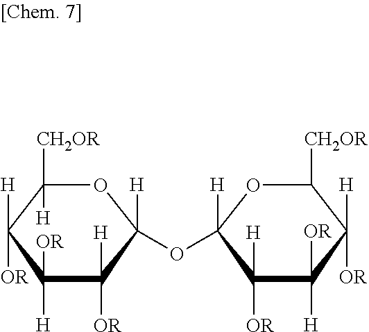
O1C([CH2OR])([H])C([H])([OR])C([OR])([H])C([OR])([H])C1([H])OC1([H])OC([CH2OR])C([H])([OR])C([OR])([H])C1([OR])[H]
